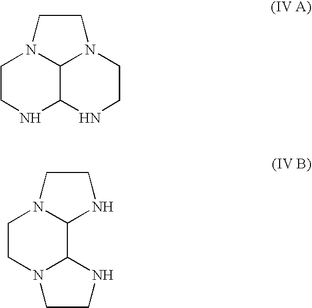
C1CNC2C3N1CCN3CCN2.C1CN2C(C3N1CCN3)NCC2
